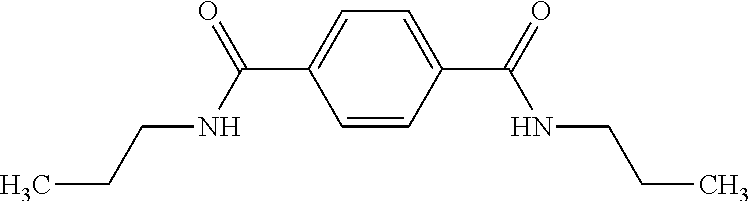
C1=C(C(=O)NCCC)C=CC(C(NCCC)=O)=C1
